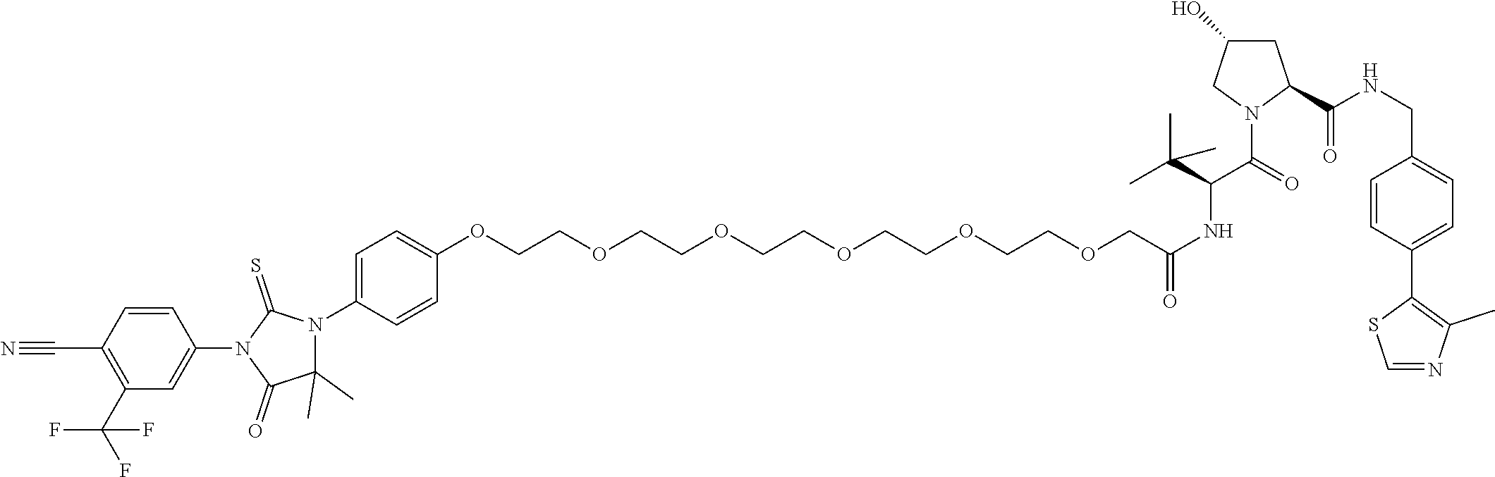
C1(OCCOCCOCCOCCOCCOCC(NC(C(=O)N2C(C(NCC3=CC=C(C4=C(C)N=CS4)C=C3)=O)CC(O)C2)C(C)(C)C)=O)=CC=C(N2C(C)(C)C(=O)N(C3=CC(C(F)(F)F)=C(C#N)C=C3)C2=S)C=C1
